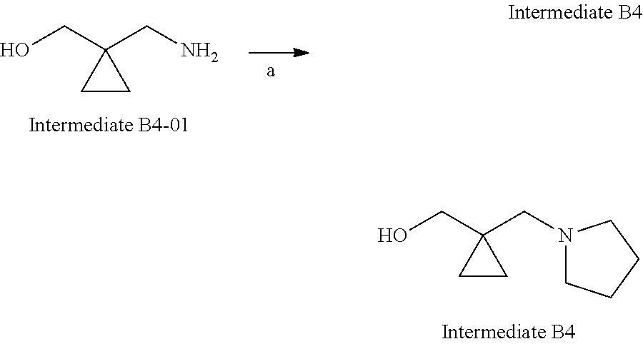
OCC1(CN2CCCC2)CC1.OCC1(CN)CC1
